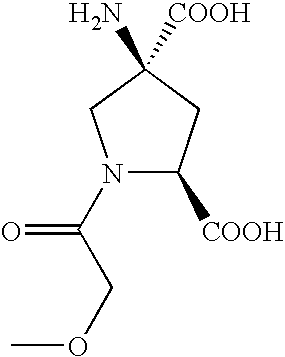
N1(C(=O)COC)C([COOH])CC([COOH])(N)C1
